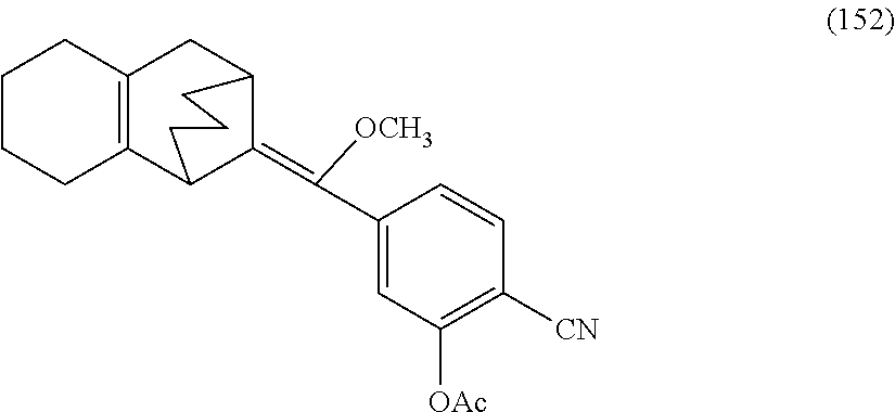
C(C1=CC([OAc])=C([CN])C=C1)([OCH3])=C1C2CC3=C(C1CCC2)CCCC3
